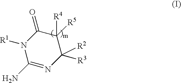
N1([R1])C(N)=NC([R3])([R2])C([R5])([R4])C1=O
